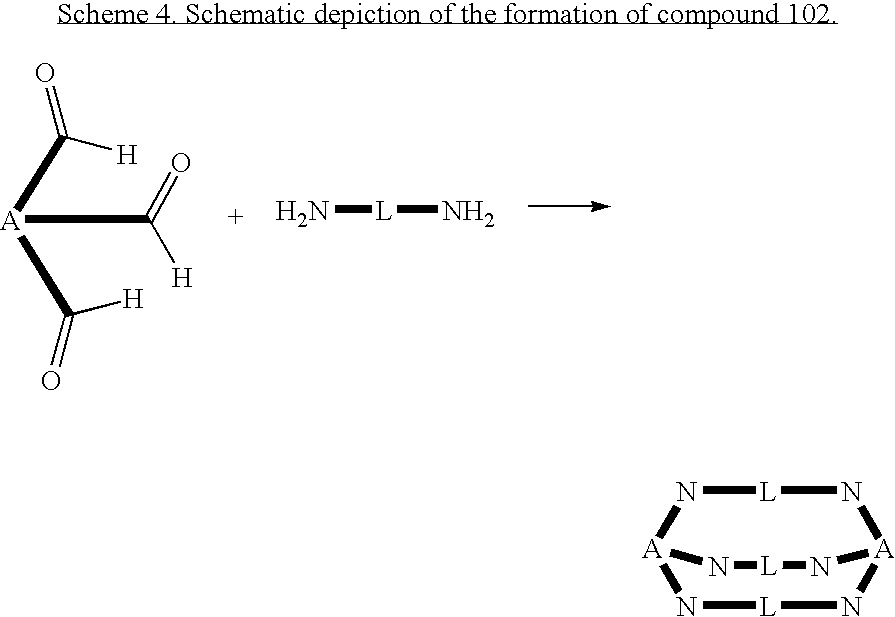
C([A](C([H])=O)C(=O)[H])([H])=O.N[L]N.N1[L]N[A]2N[L]N[A]1N[L]N2
